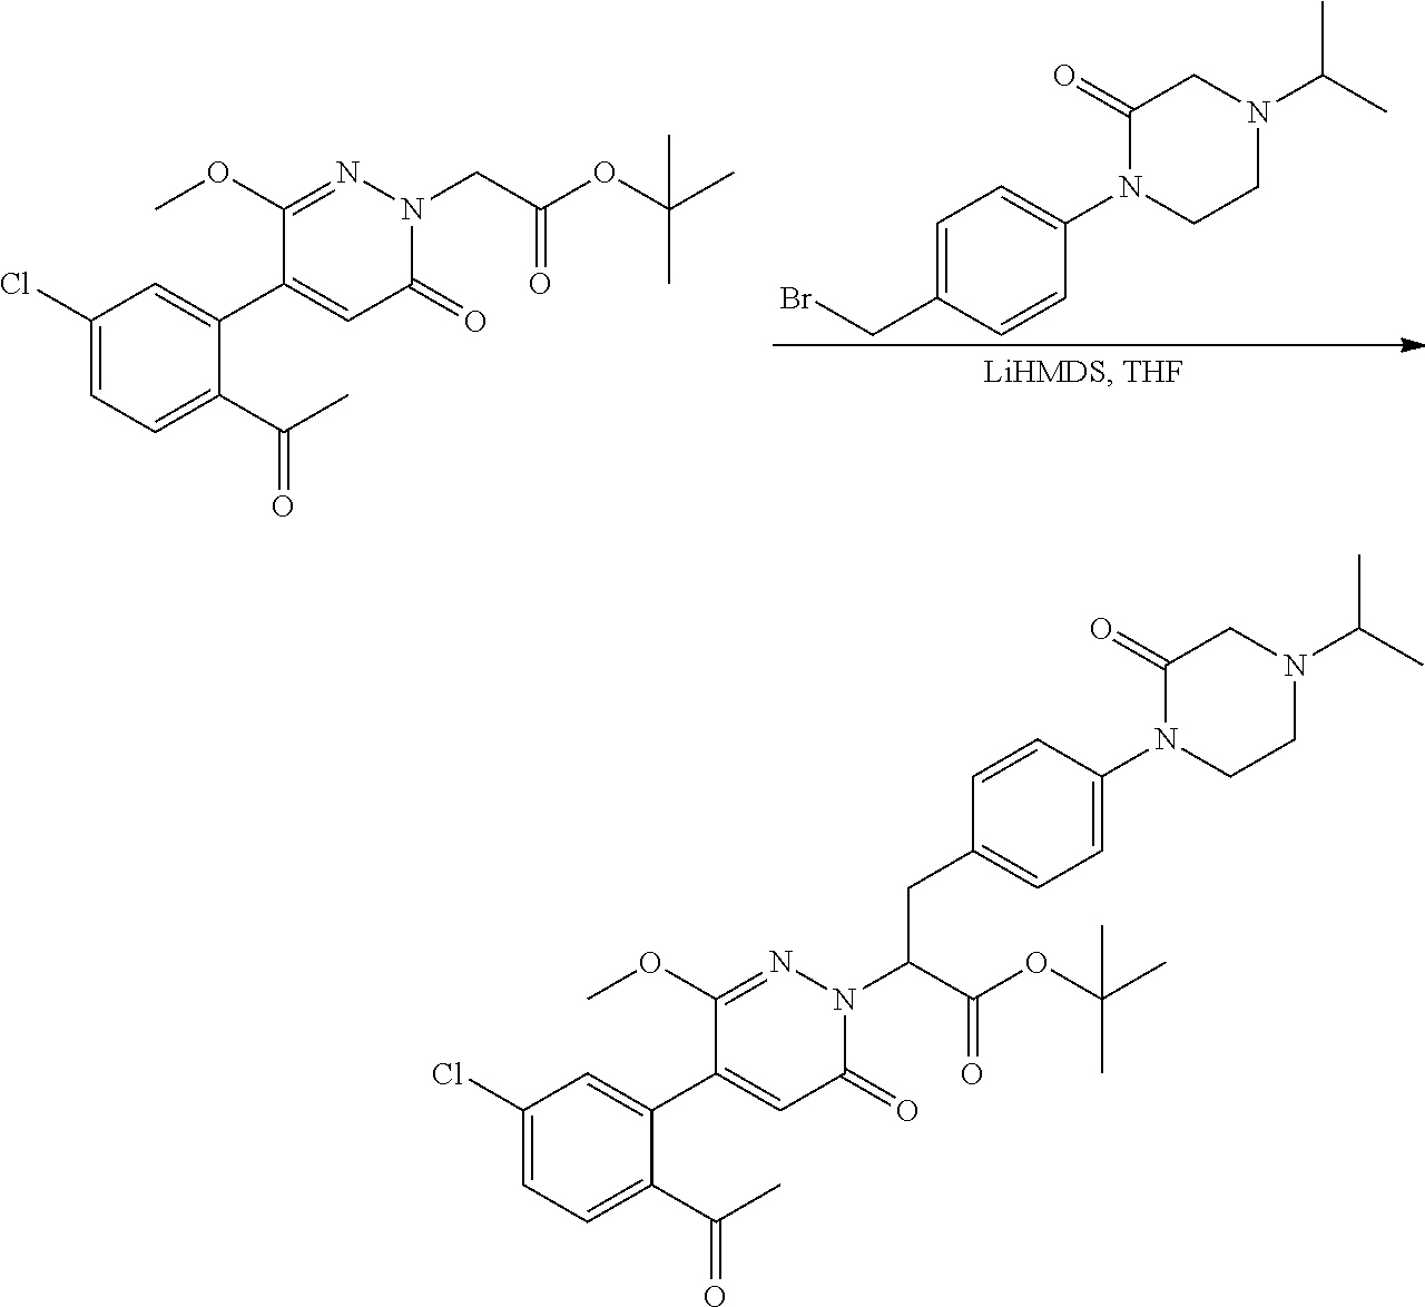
C1(=O)N(C2=CC=C(CBr)C=C2)CCN(C(C)C)C1.C1(Cl)=CC=C(C(=O)C)C(C2=CC(=O)N(CC(=O)OC(C)(C)C)N=C2OC)=C1.C1(Cl)=CC=C(C(=O)C)C(C2=CC(=O)N(C(C(=O)OC(C)(C)C)CC3=CC=C(N4CCN(C(C)C)CC4=O)C=C3)N=C2OC)=C1
